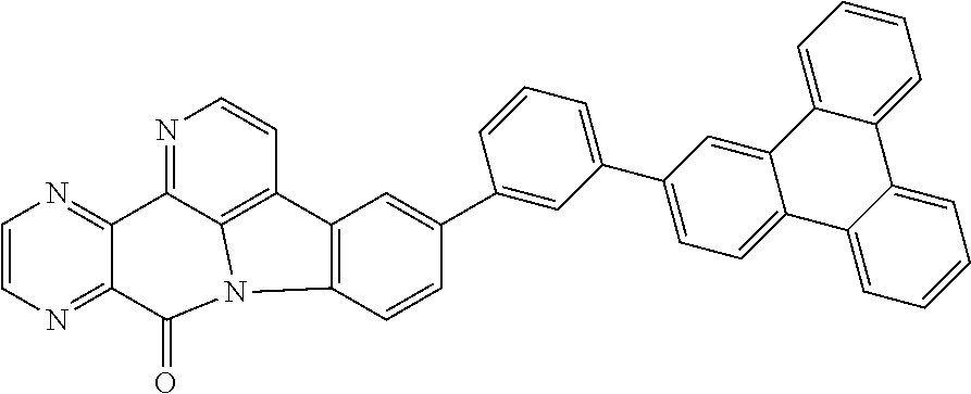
C1=CN=C2C(=N1)C1=NC=CC3=C1N(C2=O)C1=C3C=C(C2=CC(C3=CC=C4C(=C3)C3=CC=CC=C3C3=CC=CC=C43)=CC=C2)C=C1
